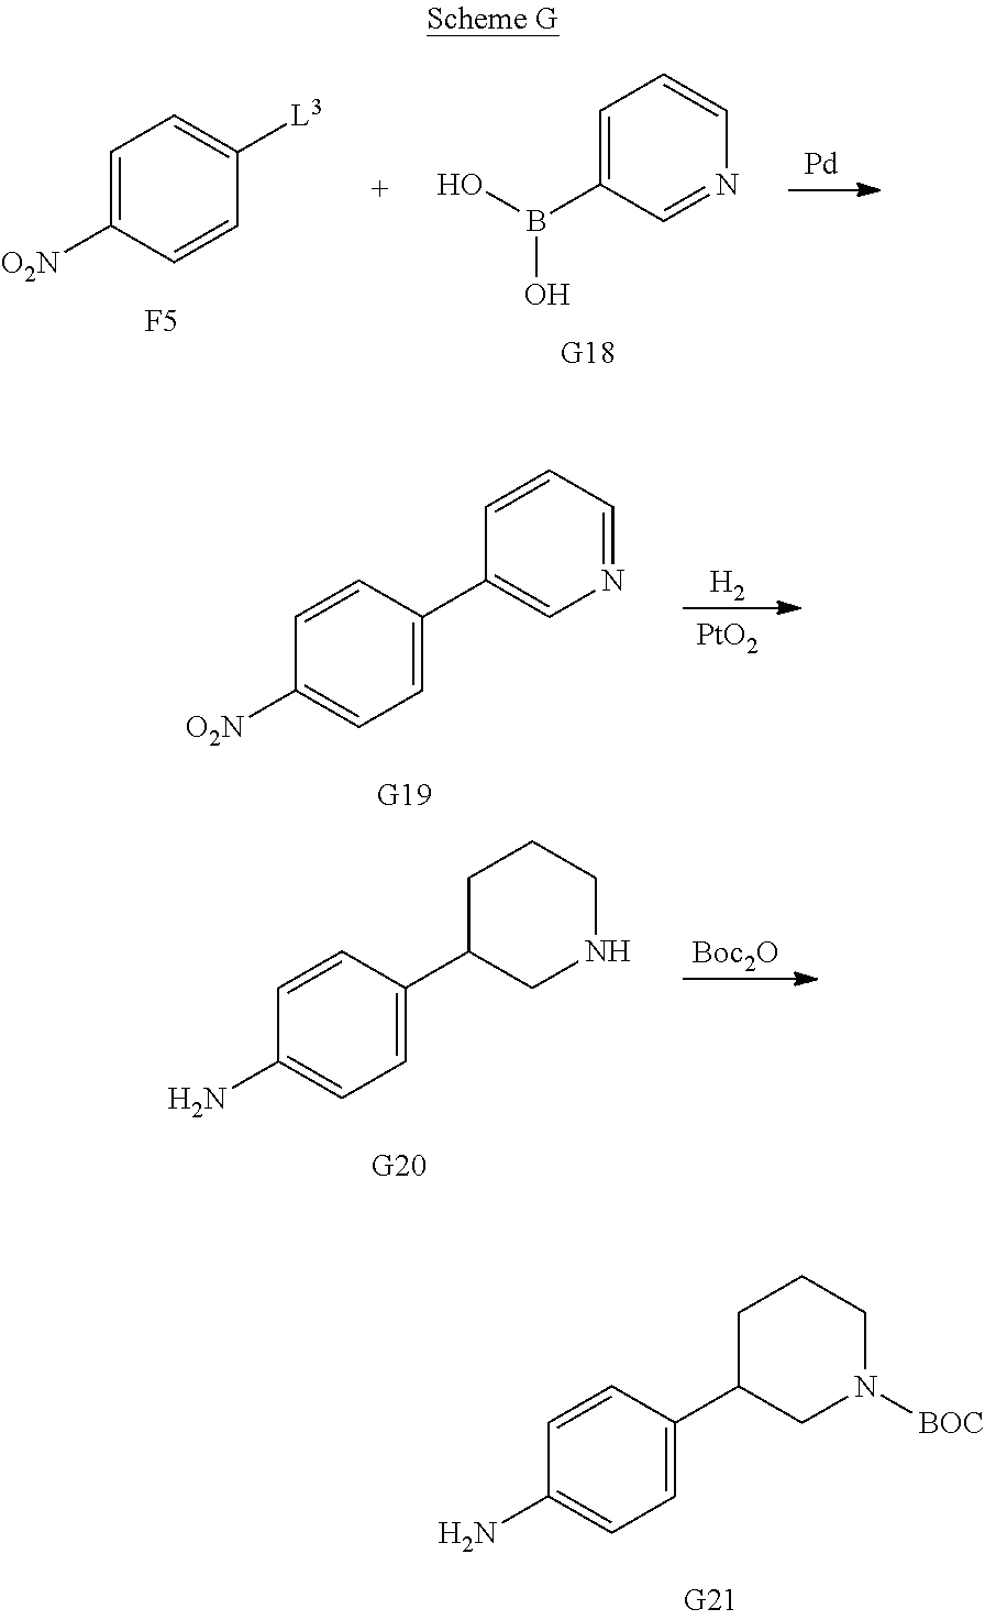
NC1=CC=C(C2CN([BOC])CCC2)C=C1.[O2N]C1=CC=C([L3])C=C1.[F5].B(C1=CC=CN=C1)(O)O.[G18].[Pd].NC1=CC=C(C2CNCCC2)C=C1.[Boc2O].[O2N]C1=CC=C(C2=CN=CC=C2)C=C1.[H2].[PtO2]
